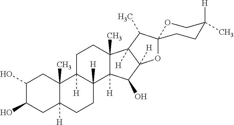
C1(O)C(O)CC2([H])C(C)(C1)C1([H])C([H])(CC2)C2([H])C(C)(CC1)C1([H])C([H])(C2O)OC2(OCC([H])(C)CC2)C1C
